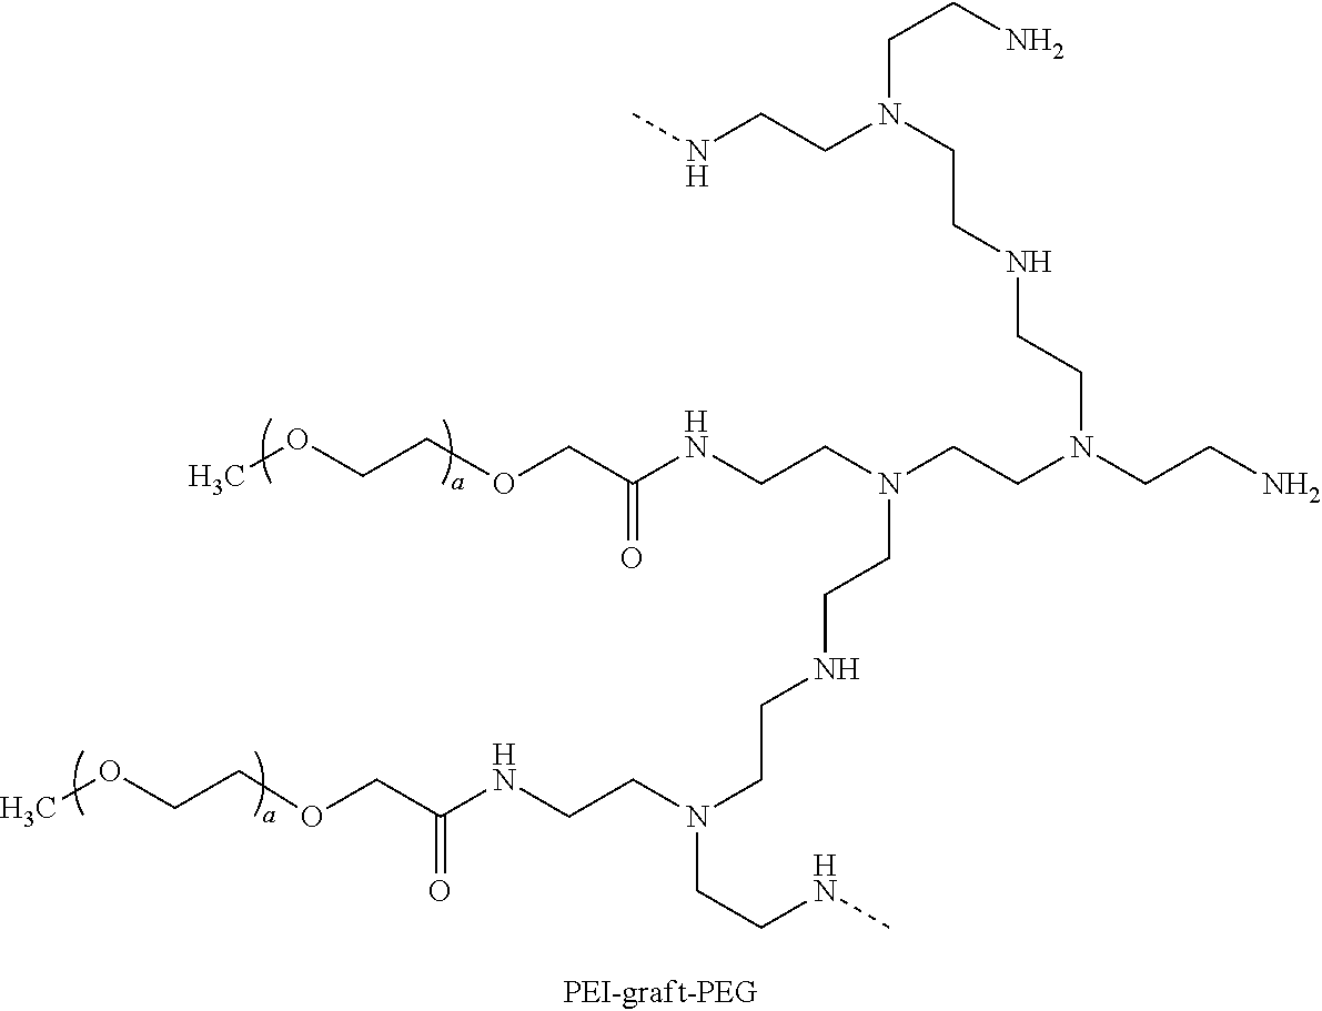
COCCOCC(NCCN(CCN(CCN)CCNCCN(CCN)CCNC)CCNCCN(CCNC(COCCOC)=O)CCNC)=O
